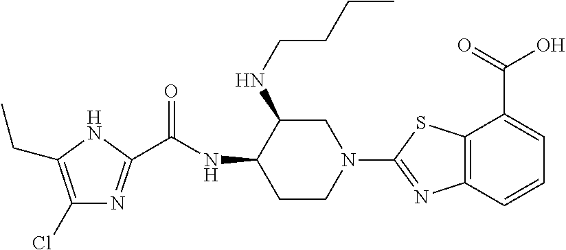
C1(Cl)=C(CC)NC(C(NC2CCN(C3=NC4=C(S3)C(C(=O)O)=CC=C4)CC2NCCCC)=O)=N1
